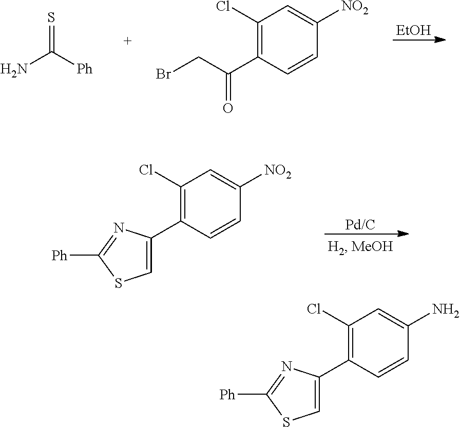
[EtOH].S=C([Ph])N.C1(Cl)=C(C(CBr)=O)C=CC([NO2])=C1.C1(Cl)=C(C2=CSC([Ph])=N2)C=CC([NO2])=C1.C1(Cl)=C(C2=CSC([Ph])=N2)C=CC(N)=C1
